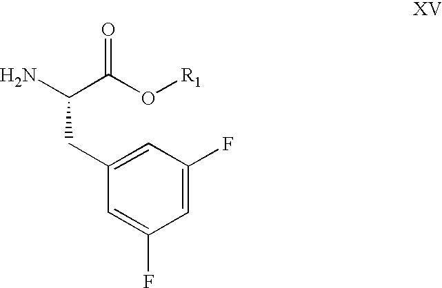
C1(CC(N)C(O[R1])=O)=CC(F)=CC(F)=C1
